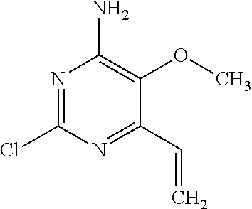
N1=C(Cl)N=C(C=C)C(OC)=C1N
